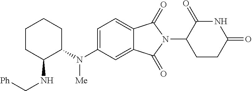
C1CC(NC[Ph])C(N(C2=CC=C3C(=C2)C(=O)N(C2CCC(=O)NC2=O)C3=O)[Me])CC1
